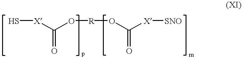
[X](C(O[R]OC([X][SNO])=O)=O)S
